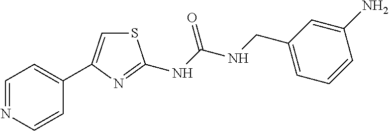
C1=NC=CC(C2=CSC(NC(NCC3=CC=CC(N)=C3)=O)=N2)=C1
